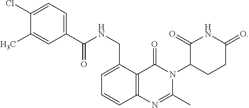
C12=C(C(CNC(=O)C3=CC=C(Cl)C(C)=C3)=CC=C1)C(=O)N(C1CCC(=O)NC1=O)C(C)=N2
